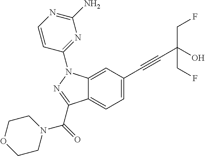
C12=CC(C#CC(O)(CF)CF)=CC=C1C(C(=O)N1CCOCC1)=NN2C1=NC(N)=NC=C1
